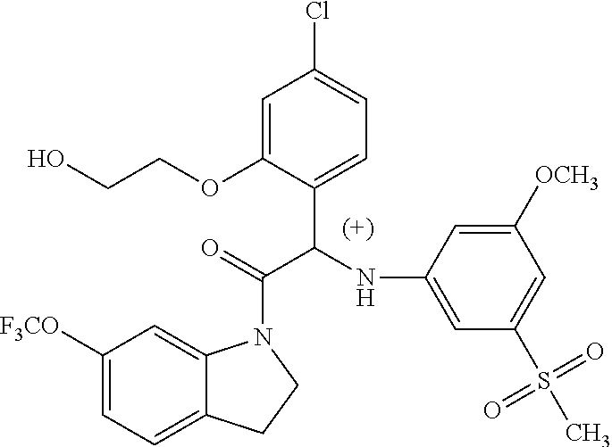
C1=C(OCCO)C(C(NC2=CC(S(C)(=O)=O)=CC([OCH3])=C2)C(=O)N2C3=CC([F3CO])=CC=C3CC2)=CC=C1Cl
